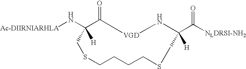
[Ac-DIIRNIARHLA]NC1([H])C(=O)[VGD]NC(C([NLDRSI-NH2])=O)([H])CSCCCCSC1
